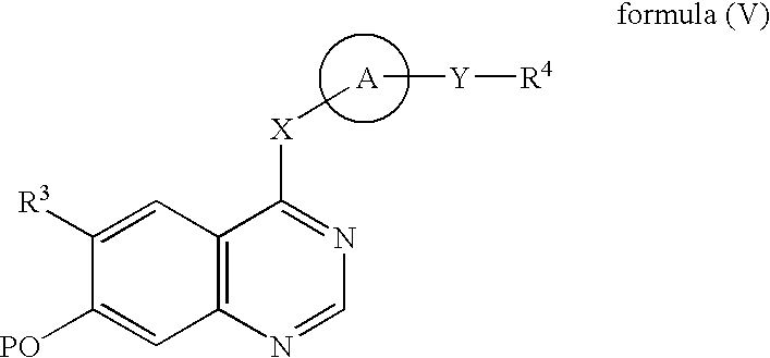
C1([R3])=CC2=C(C=C1[PO])N=CN=C2[X][A][Y][R4]
